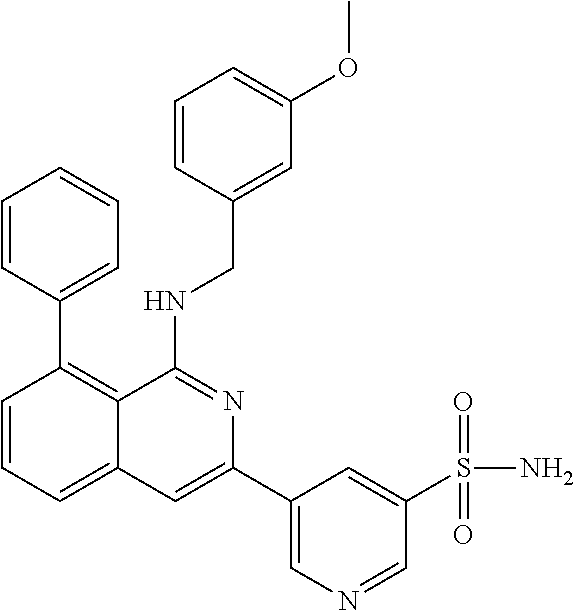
C1=CC(C2=C3C(=CC=C2)C=C(C2=CN=CC(S(=O)(=O)N)=C2)N=C3NCC2=CC(OC)=CC=C2)=CC=C1
